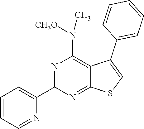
C1(C2=CC=CC=N2)=NC(N([CH3O])C)=C2C(=N1)SC=C2C1=CC=CC=C1
